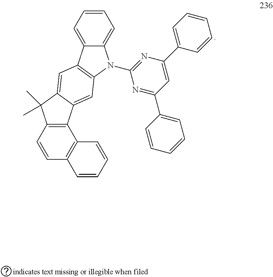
C1=CC=C2C(=C1)N(C1=NC(C3=CC=CC=C3)=CC(C3=CC=CC=C3)=N1)C1=C2C=C2C(=C1)C1=C(C2(C)C)C=CC2=C1C=CC=C2
